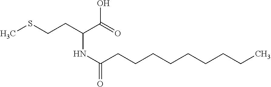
CSCCC(C(=O)O)NC(CCCCCCCCC)=O
